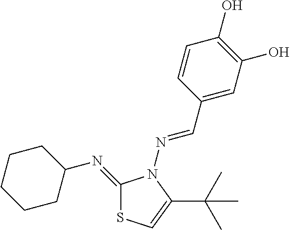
C1CCCC(N=C2SC=C(C(C)(C)C)N2N=CC2=CC(O)=C(O)C=C2)C1
